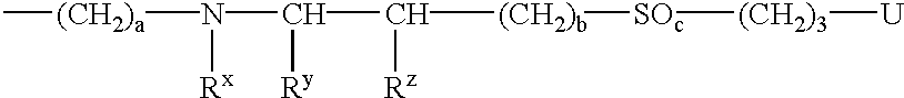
C([(CH2)b][SOc][(CH2)3][U])(C(N([(CH2)a]C)[Rx])[Ry])[Rz]
